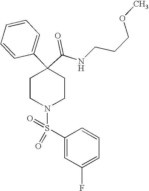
N(C(C1(C2=CC=CC=C2)CCN(S(=O)(C2=CC(F)=CC=C2)=O)CC1)=O)CCCOC
